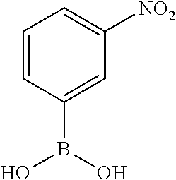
C1=CC(B(O)O)=CC([NO2])=C1
